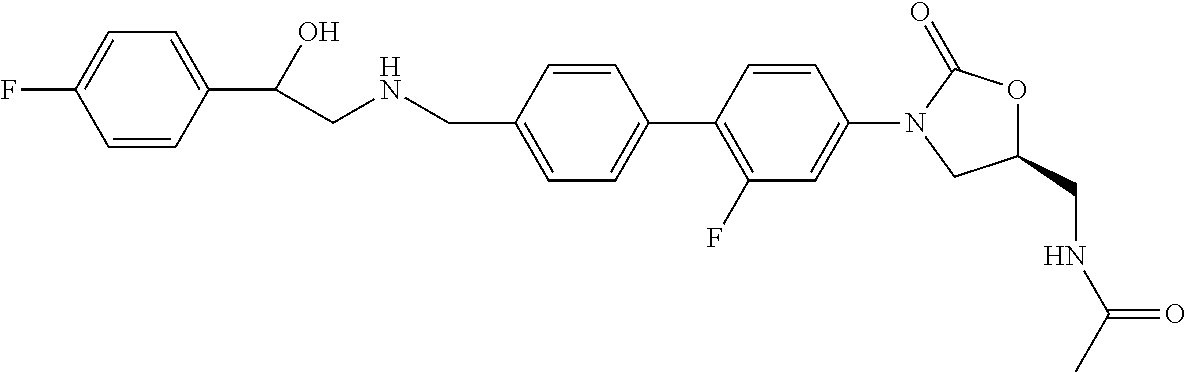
C1=C(CNCC(C2=CC=C(F)C=C2)O)C=CC(C2=C(F)C=C(N3CC(CNC(C)=O)OC3=O)C=C2)=C1
